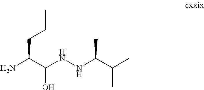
NC(C(NNC(C(C)C)C)O)CCC
